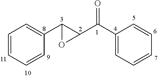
C1=CC=CC(C2C(C(C3=CC=CC=C3)=O)O2)=C1
